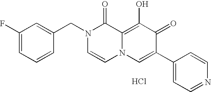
C1=C(CN2C=CN3C(=C(O)C(=O)C(C4=CC=NC=C4)=C3)C2=O)C=CC=C1F.Cl
